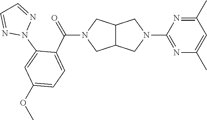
C12C(CN(C3=NC(C)=CC(C)=N3)C1)CN(C(C1=CC=C(OC)C=C1N1N=CC=N1)=O)C2
